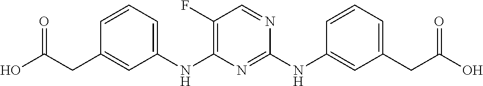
C1(NC2=C(F)C=NC(NC3=CC(CC(O)=O)=CC=C3)=N2)=CC=CC(CC(O)=O)=C1
